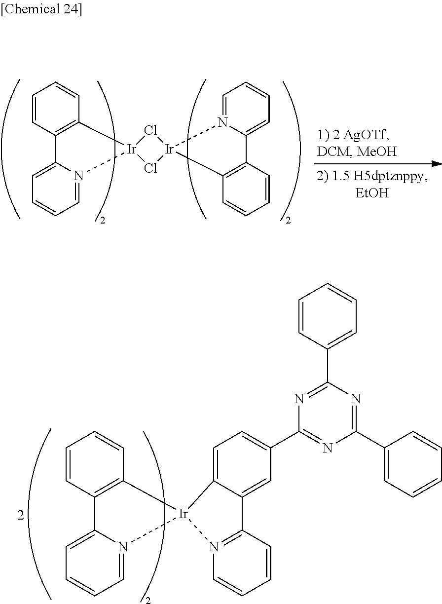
C1=CC2=C(C=C1)[Ir]1(N3=CC=CC=C23)C2=CC=C(C3=NC(C4=CC=CC=C4)=NC(C4=CC=CC=C4)=N3)C=C2C2=N1C=CC=C2.C1=CC2=C(C=C1)[Ir]1(N3=CC=CC=C23)Cl[Ir]2(N3=CC=CC=C3C3=C2C=CC=C3)Cl1
